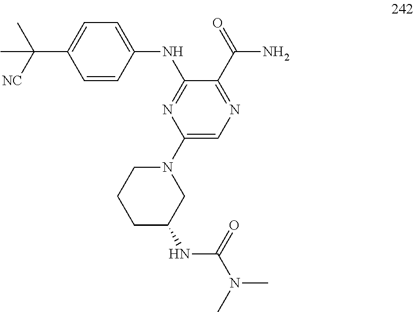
C1=C(C([NC])(C)C)C=CC(NC2=NC(N3CCCC(NC(N(C)C)=O)C3)=CN=C2C(=O)N)=C1
